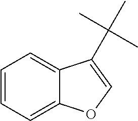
C12=CC=CC=C1C(C(C)(C)C)=CO2
